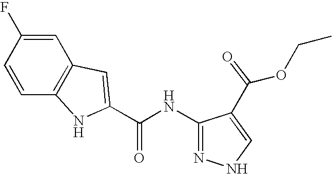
C1=C(F)C=CC2=C1C=C(C(NC1=NNC=C1C(OCC)=O)=O)N2
